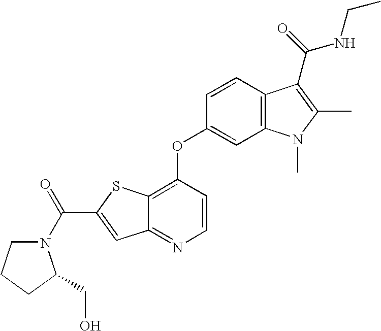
C(C1=CC2=NC=CC(OC3=CC4=C(C=C3)C(C(NCC)=O)=C(C)N4C)=C2S1)(N1CCCC1CO)=O
